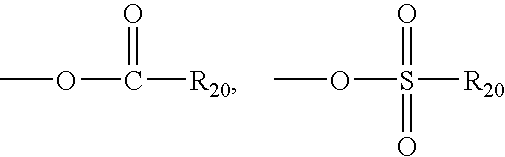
COC([R20])=O.COS(=O)(=O)[R20]
